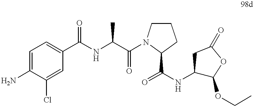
C1=C(N)C(Cl)=CC(C(NC(C(=O)N2CCCC2C(=O)NC2C(OCC)OC(=O)C2)C)=O)=C1
